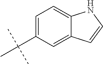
C1=C(C(C)(C)C)C=C2C(=C1)NC=C2
